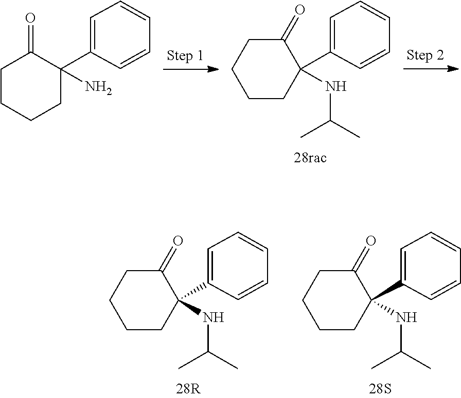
C1=CC=CC=C1C1(N)CCCCC1=O.C1=CC=CC=C1C1(NC(C)C)CCCCC1=O.C1=CC=CC=C1C1(NC(C)C)CCCCC1=O.C1=CC=CC=C1C1(NC(C)C)CCCCC1=O
